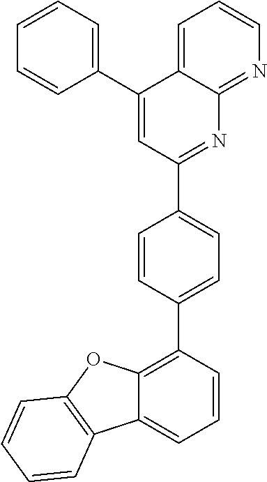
C1(C2=CC=C(C3=NC4=NC=CC=C4C(C4=CC=CC=C4)=C3)C=C2)=C2C(=CC=C1)C1=C(O2)C=CC=C1
